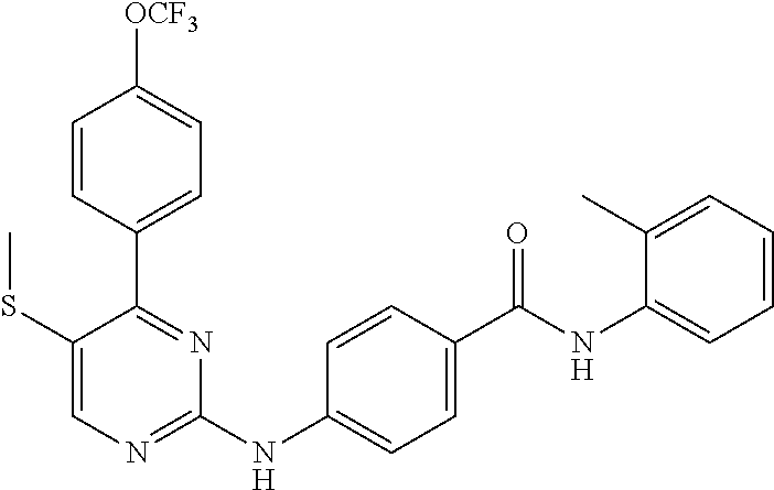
C1=CC(C2=NC(NC3=CC=C(C(NC4=CC=CC=C4C)=O)C=C3)=NC=C2SC)=CC=C1[OCF3]
